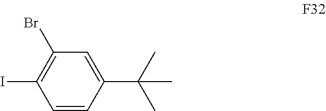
C1=CC(C(C)(C)C)=CC(Br)=C1I
